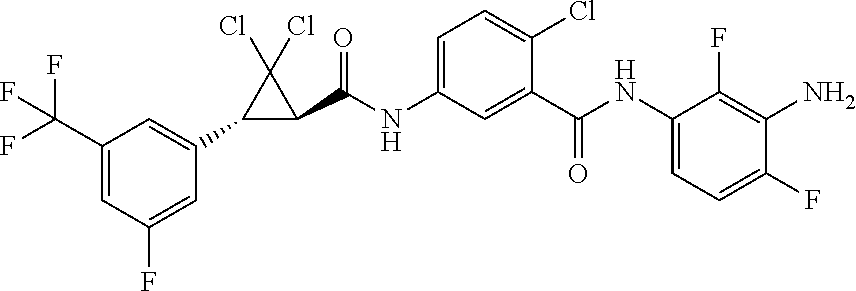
NC1=C(F)C(NC(=O)C2=CC(NC(=O)C3C(Cl)(Cl)C3C3=CC(C(F)(F)F)=CC(F)=C3)=CC=C2Cl)=CC=C1F
